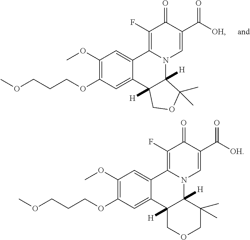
C1(OC)=C(OCCCOC)C=C2C(=C1)C1=C(F)C(=O)C(C([OH])=O)=CN1C1([H])C2([H])COC1(C)C.C1(OC)=C(OCCCOC)C=C2C(=C1)C1=C(F)C(=O)C(C([OH])=O)=CN1C1([H])C2([H])COCC1(C)C
